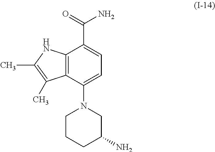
C12=C(C(N3CCCC(N)C3)=CC=C1C(=O)N)C(C)=C(C)N2
